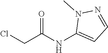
N1(C)C(NC(CCl)=O)=CC=N1
